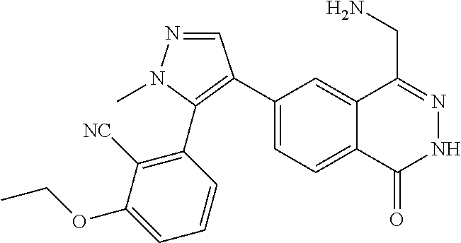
C1(C2=C(C3=C([NC])C(OCC)=CC=C3)N(C)N=C2)=CC=C2C(=C1)C(CN)=NNC2=O
